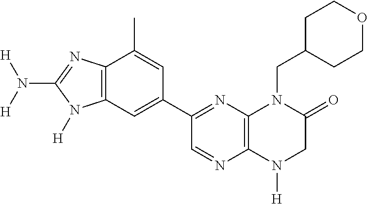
C12=C(N([H])CC(=O)N1CC1CCOCC1)N=CC(C1=CC3=C(C(C)=C1)N=C(N([H])[H])N3[H])=N2
